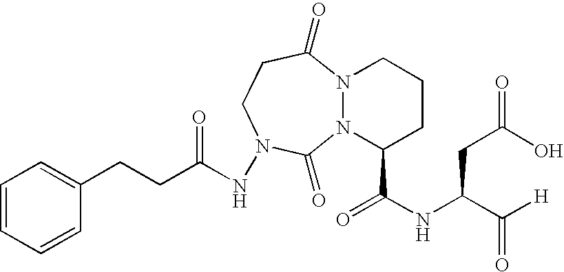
C1=CC=CC(CCC(NN2CCC(=O)N3N(C(C(NC(C([H])=O)CC(=O)O)=O)CCC3)C2=O)=O)=C1
